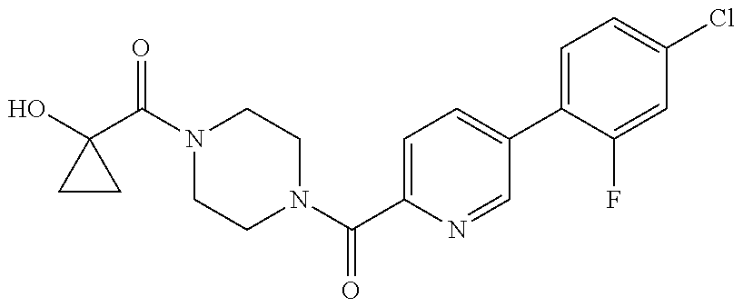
OC1(C(N2CCN(C(C3=CC=C(C4=CC=C(Cl)C=C4F)C=N3)=O)CC2)=O)CC1
